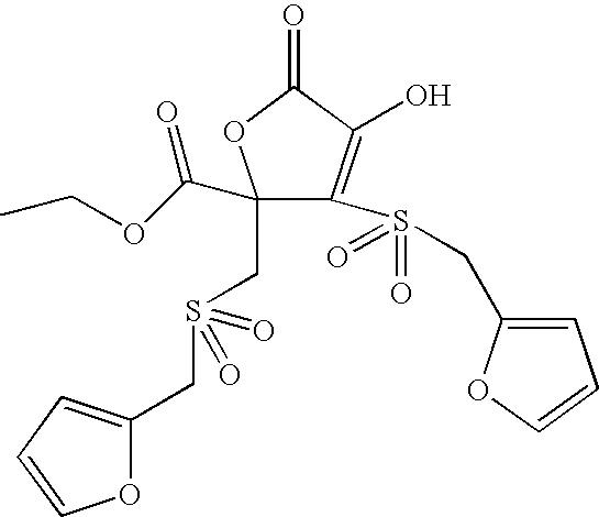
C1(C(OCC)=O)(CS(CC2=CC=CO2)(=O)=O)C(S(CC2=CC=CO2)(=O)=O)=C(O)C(=O)O1
